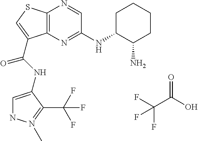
C12=C(N=C(NC3CCCCC3N)C=N1)C(C(=O)NC1=CNN(C)=C1C(F)(F)F)=CS2.C(C(O)=O)(F)(F)F
